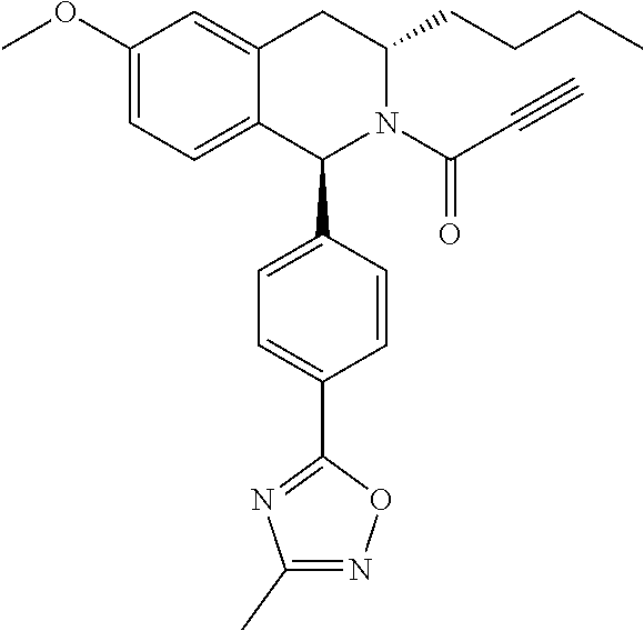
C12=CC=C(OC)C=C1CC(CCCC)N(C(C#C)=O)C2C1=CC=C(C2=NC(C)=NO2)C=C1
